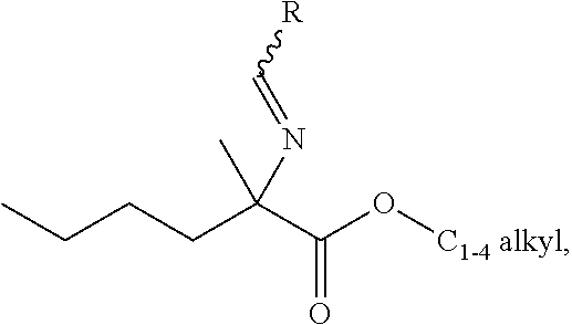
C(C(O[C1-4 alkyl])=O)(CCCC)(C)N=C[R]
